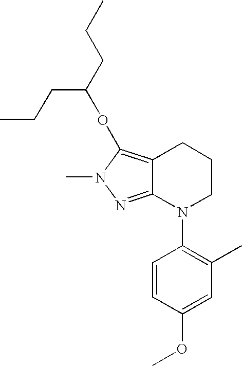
C12=NN(C)C(OC(CCC)CCC)=C1CCCN2C1=C(C)C=C(OC)C=C1
